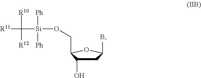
C1C(O)C(CO[Si](C([R11])([R10])[R12])([Ph])[Ph])OC1B
